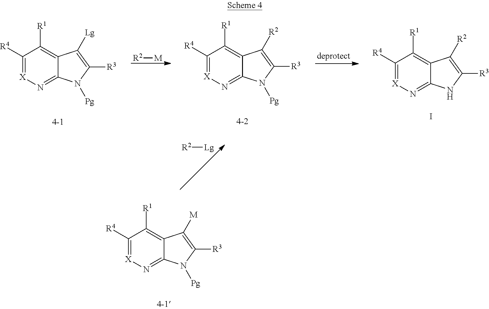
[R2][M].C1([R4])=[X]N=C2C(=C1[R1])C([Lg])=C([R3])N2[Pg].C1([R4])=[X]N=C2C(=C1[R1])C([R2])=C([R3])N2[Pg].C1([R4])=[X]N=C2C(=C1[R1])C([R2])=C([R3])N2.I.[Lg][R2].C1([R4])=[X]N=C2C(=C1[R1])C([M])=C([R3])N2[Pg]
